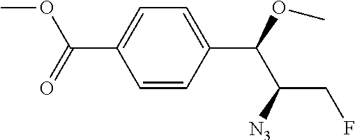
C1=CC(C(OC)C([N3])CF)=CC=C1C(OC)=O
